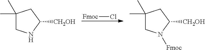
[Fmoc]Cl.C1(C)(C)CNC([CH2OH])C1.C1(C)(C)CN([Fmoc])C([CH2OH])C1
